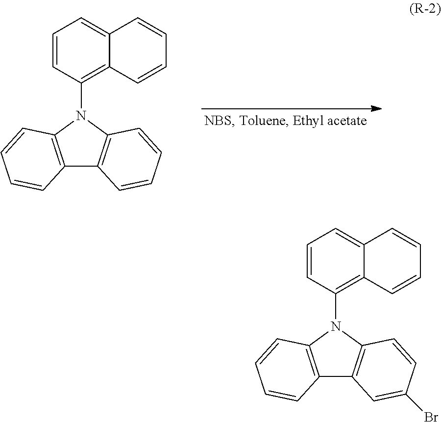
C12=C(N(C3=C4C(=CC=C3)C=CC=C4)C3=C1C=CC=C3)C=CC=C2.C12=C(N(C3=C4C(=CC=C3)C=CC=C4)C3=C1C=C(Br)C=C3)C=CC=C2
